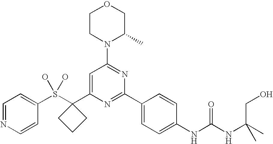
C1CN(C2=NC(C3=CC=C(NC(NC(CO)(C)C)=O)C=C3)=NC(C3(S(C4=CC=NC=C4)(O)O)CCC3)=C2)C(C)CO1
